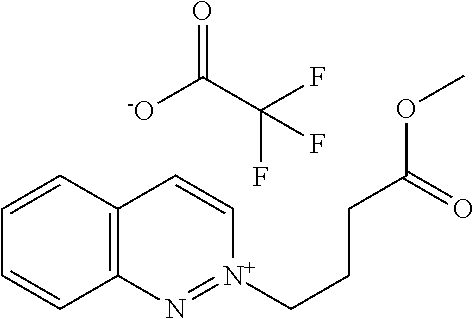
C12=C(C=CC=C1)C=C[N+](CCCC(OC)=O)=N2.O=C(C(F)(F)F)[-O]
